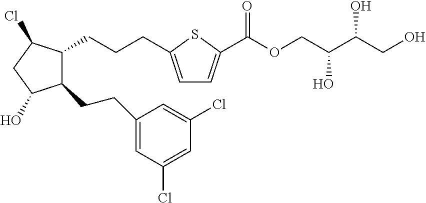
C1(CCC2=CC(Cl)=CC(Cl)=C2)C(CCCC2=CC=C(C(OCC(C(CO)O)O)=O)S2)C(Cl)CC1O
